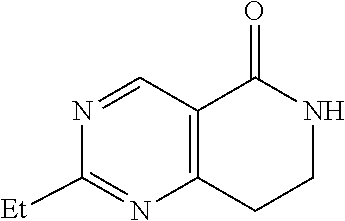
N1=CC2=C(N=C1[Et])CCNC2=O
